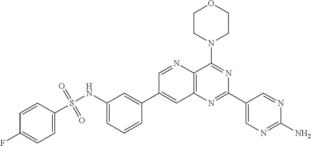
C1(NS(C2=CC=C(F)C=C2)(=O)=O)=CC=CC(C2=CC3=C(C(N4CCOCC4)=NC(C4=CN=C(N)N=C4)=N3)N=C2)=C1
